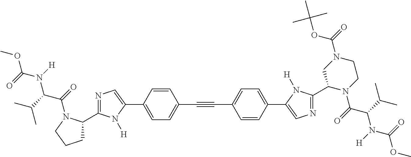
C(#CC1=CC=C(C2=CN=C(C3N(C(C(N(C(OC)=O)[H])C(C)C)=O)CCN(C(OC(C)(C)C)=O)C3)N2[H])C=C1)C1=CC=C(C2=CN=C(C3CCCN3C(C(N(C(OC)=O)[H])C(C)C)=O)N2[H])C=C1
